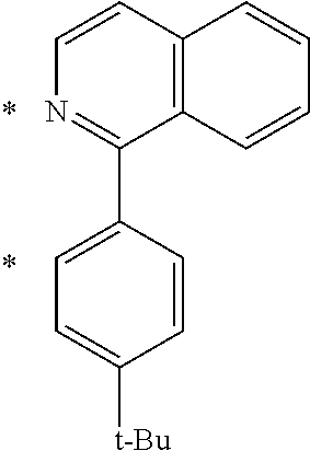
C1=CC2=C(C(C3=CC=C([t-Bu])C=C3)=N1)C=CC=C2.*.*
